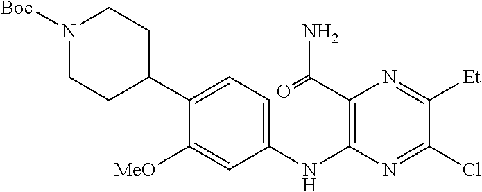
C1(C(=O)N)=C(NC2=CC=C(C3CCN([Boc])CC3)C([MeO])=C2)N=C(Cl)C([Et])=N1
